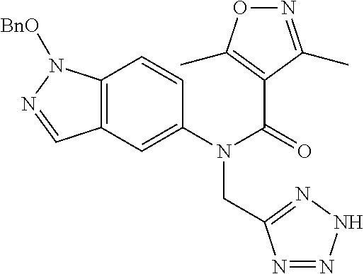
C12=C(C=C(N(C(=O)C3=C(C)ON=C3C)CC3=NNN=N3)C=C1)C=NN2[BnO]
